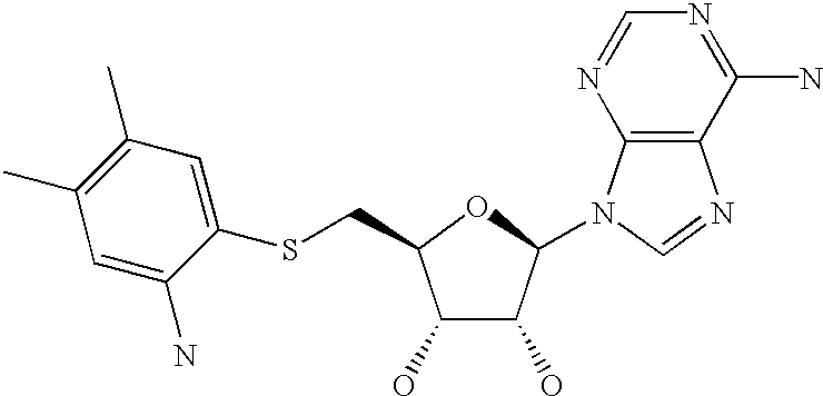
C1(O)C(O)C(N2C3=C(N=C2)C(N)=NC=N3)OC1CSC1=CC(C)=C(C)C=C1N
